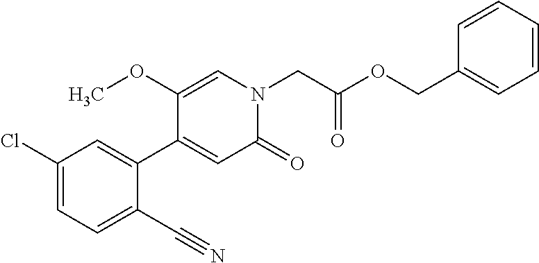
C1=C(C2=CC(Cl)=CC=C2C#N)C(OC)=CN(CC(OCC2=CC=CC=C2)=O)C1=O
